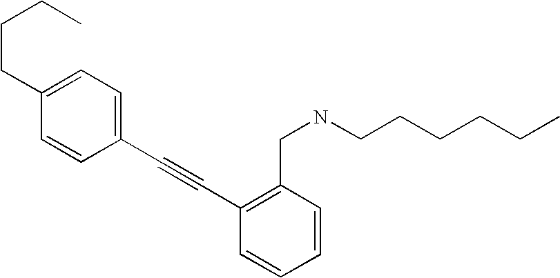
C1(C#CC2=C(CNCCCCCC)C=CC=C2)=CC=C(CCCC)C=C1
